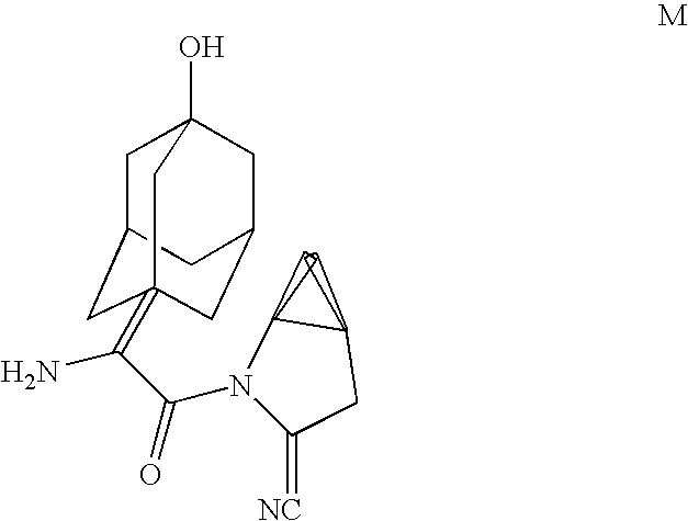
C1C2CC3(=C(C(N4C(=[NC])CC5C4C5)=O)N)CC(CC1(O)C3)C2
